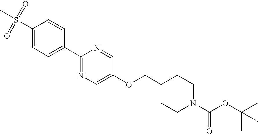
C1(S(C)(=O)=O)=CC=C(C2=NC=C(OCC3CCN(C(OC(C)(C)C)=O)CC3)C=N2)C=C1
